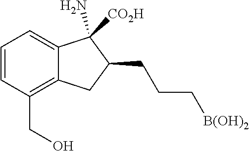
C1=CC(CO)=C2C(=C1)C(N)([CO2H])C(CCC[B(OH)2])C2
